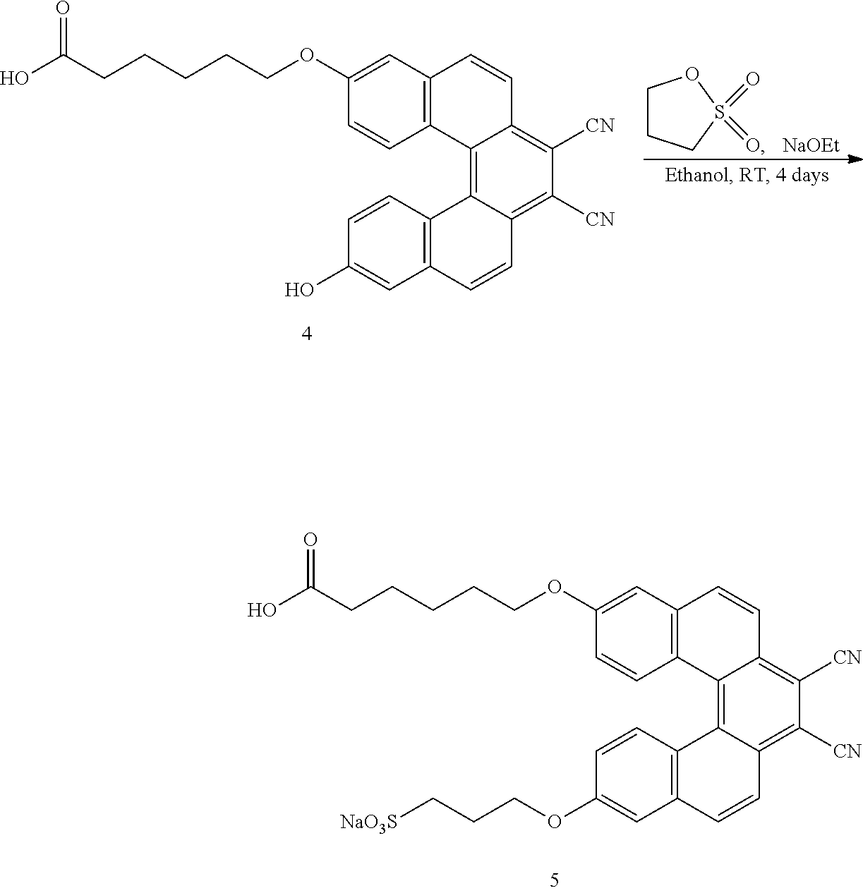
C1CCS(=O)(=O)O1.[NaOEt].C1=C(OCCCCCC(O)=O)C=CC2=C1C=CC1=C([CN])C([CN])=C3C(=C21)C1=C(C=C3)C=C(O)C=C1.C1=C(OCCCCCC(O)=O)C=CC2=C1C=CC1=C([CN])C([CN])=C3C(=C21)C1=C(C=C3)C=C(OCCC[NaO3S])C=C1
